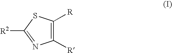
C1([R])=C([R])SC([R2])=N1
